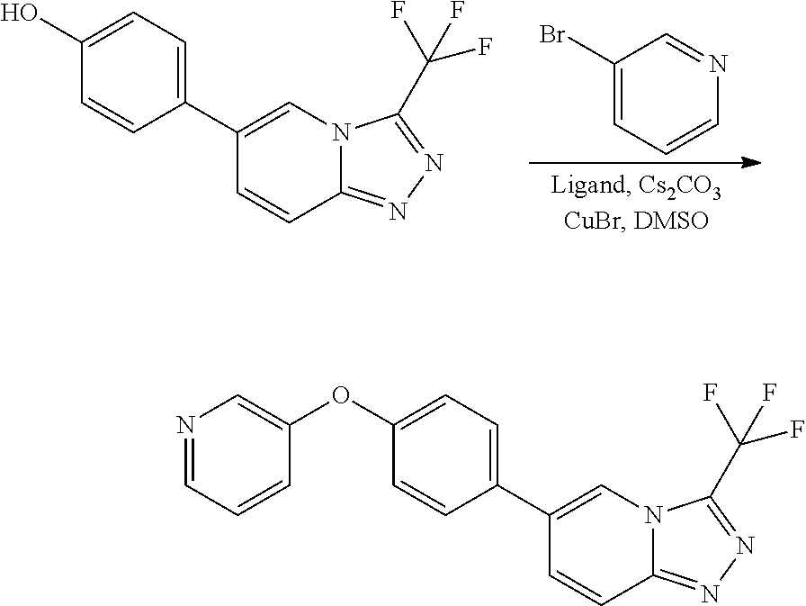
C1(Br)=CC=CN=C1.C1(O)=CC=C(C2=CN3C(=NN=C3C(F)(F)F)C=C2)C=C1.C1(OC2=CN=CC=C2)=CC=C(C2=CN3C(=NN=C3C(F)(F)F)C=C2)C=C1
